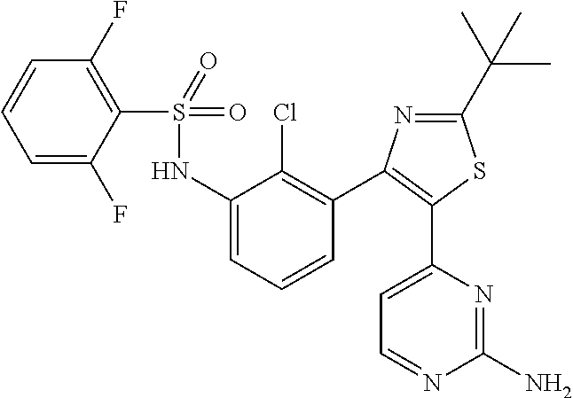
C1(S(NC2=CC=CC(C3=C(C4=CC=NC(N)=N4)SC(C(C)(C)C)=N3)=C2Cl)(=O)=O)=C(F)C=CC=C1F
